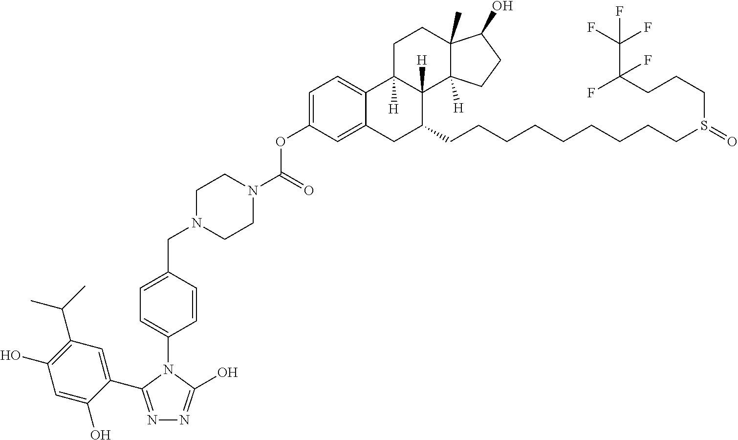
N1(C2=CC=C(CN3CCN(C(=O)OC4=CC=C5C(=C4)CC(CCCCCCCCCS(=O)CCCC(F)(C(F)(F)F)F)C4([H])C5([H])CCC5(C)C4([H])CCC5O)CC3)C=C2)C(C2=CC(C(C)C)=C(O)C=C2O)=NN=C1O
